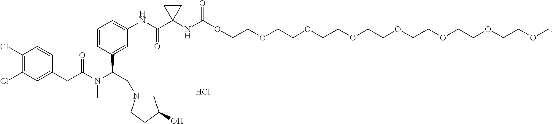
C1=C(C(N(C(CC2=CC(Cl)=C(Cl)C=C2)=O)C)CN2CC(O)CC2)C=CC=C1NC(C1(NC(OCCOCCOCCOCCOCCOCCOCCOC)=O)CC1)=O.Cl
